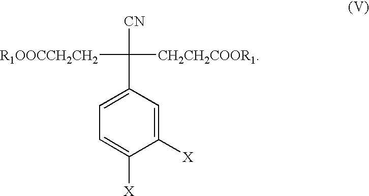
C1=C(C([CN])([R1OOCCH2CH2])[CH2CH2COOR1])C=C([X])C([X])=C1
